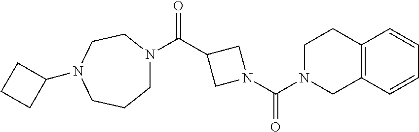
N1(C(N2CC(C(=O)N3CCCN(C4CCC4)CC3)C2)=O)CCC2=C(C1)C=CC=C2
